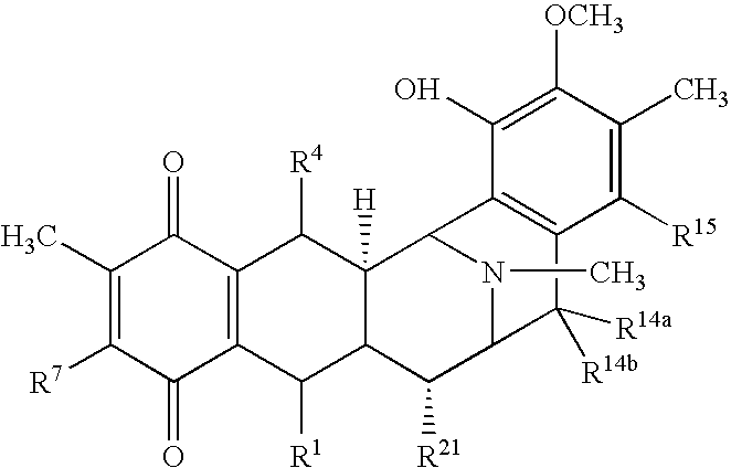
C1(C)=C([R7])C(=O)C2=C(C1=O)C([R4])C1([H])C(C2[R1])C([R21])C2N(C)C1C1=C(C2([R14b])[R14a])C([R15])=C(C)C([OCH3])=C1O
